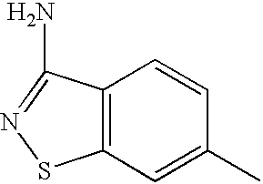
C1=C(C)C=CC2=C1SN=C2N
